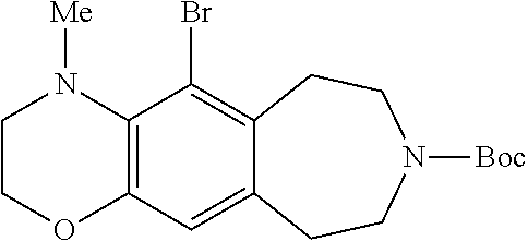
C1COC2=C(C(Br)=C3C(=C2)CCN([Boc])CC3)N1[Me]
